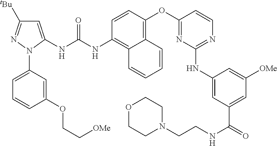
C1=CC(OC2=NC(NC3=CC(C(=O)NCCN4CCOCC4)=CC([OMe])=C3)=NC=C2)=C2C(=C1NC(NC1=CC([tBu])=NN1C1=CC=CC(OCC[OMe])=C1)=O)C=CC=C2
